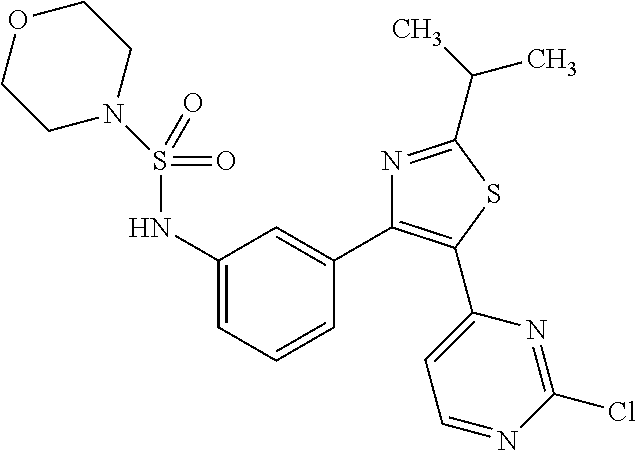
N1(S(NC2=CC=CC(C3=C(C4=CC=NC(Cl)=N4)SC(C(C)C)=N3)=C2)(=O)=O)CCOCC1
